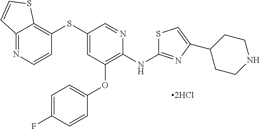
C12=NC=CC(SC3=CC(OC4=CC=C(F)C=C4)=C(NC4=NC(C5CCNCC5)=CS4)N=C3)=C1SC=C2
